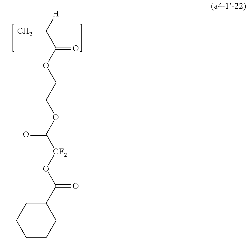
CCC(C(OCCOC(=O)[CF2]OC(C1CCCCC1)=O)=O)([H])C
